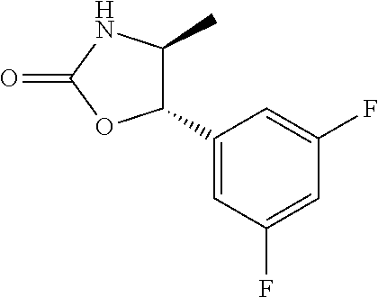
C1(C2C(C)NC(=O)O2)=CC(F)=CC(F)=C1
